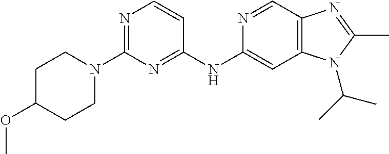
C1C(OC)CCN(C2=NC=CC(NC3=CC4=C(C=N3)N=C(C)N4C(C)C)=N2)C1
